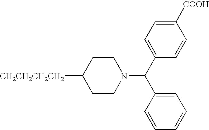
[CH2CH2CH2CH2]C1CCN(C(C2=CC=C([COOH])C=C2)C2=CC=CC=C2)CC1
